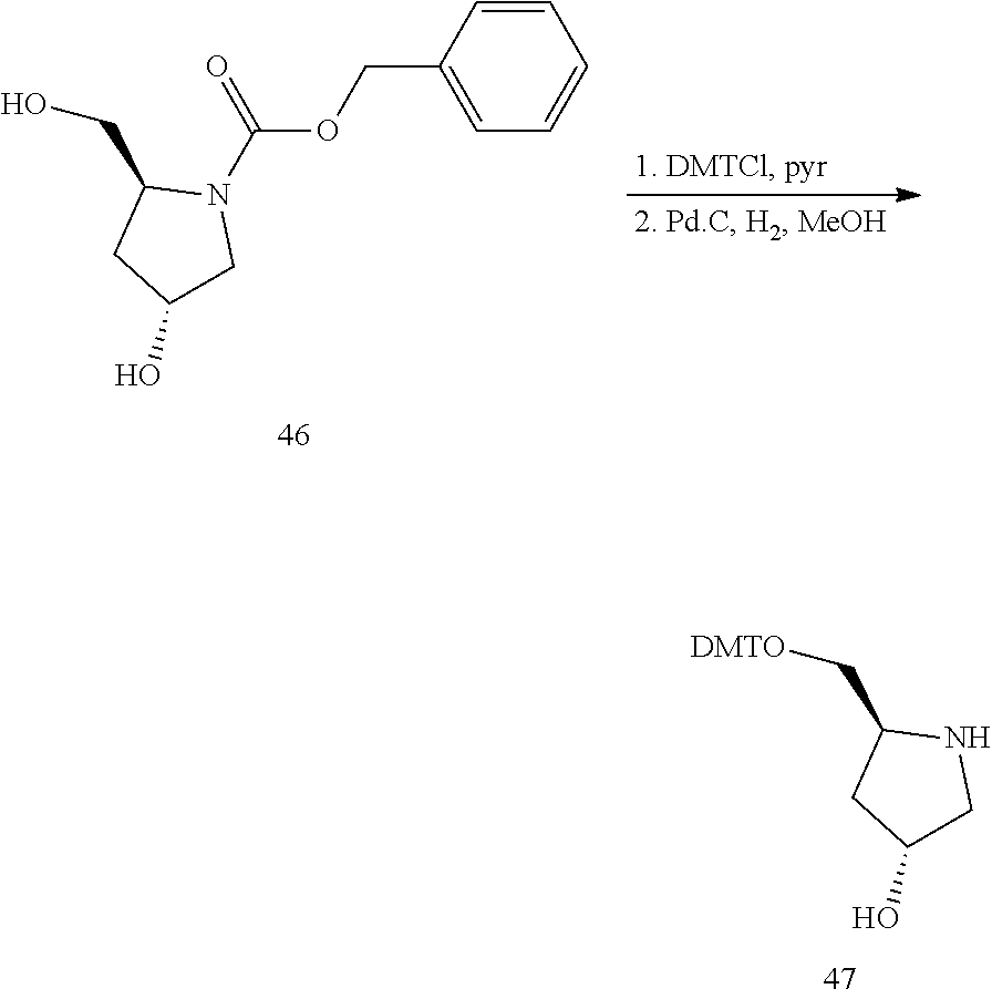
C1=CC(COC(=O)N2C(CO)CC(O)C2)=CC=C1.C(C1CC(O)CN1)[DMTO]
